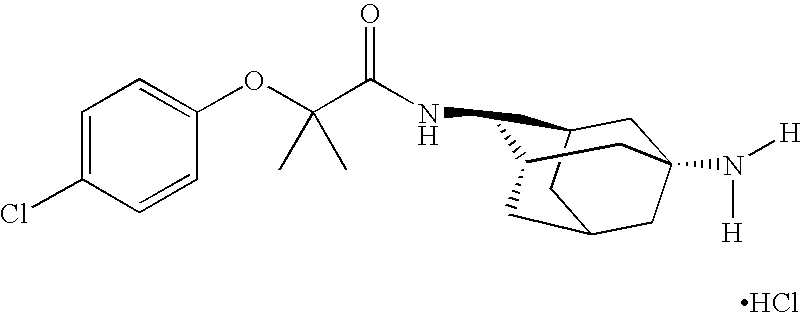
C1C2CC3CC1(N([H])[H])CC(C3)C2NC(=O)C(OC1=CC=C(Cl)C=C1)(C)C.Cl
